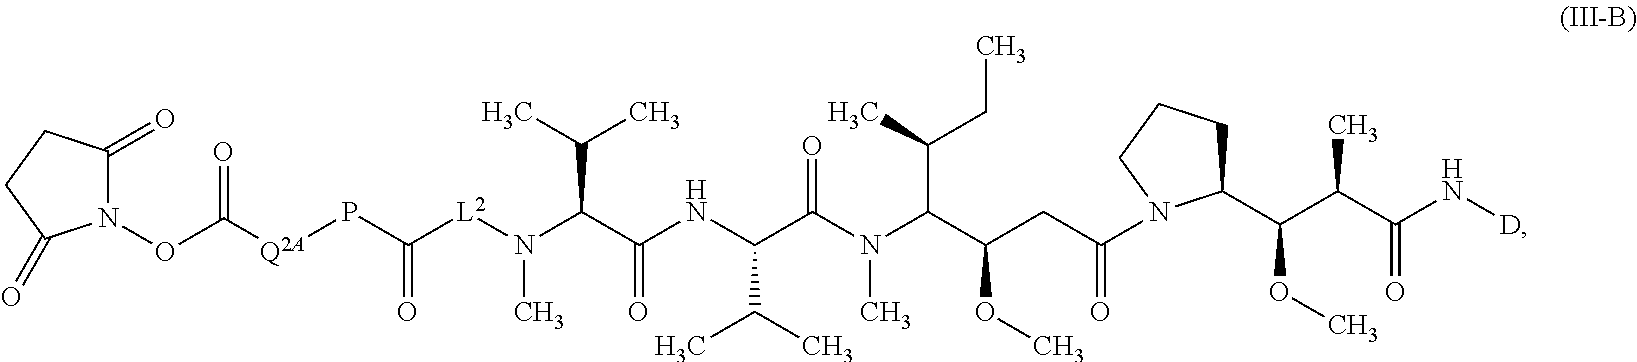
[L2](N(C(C(NC(C(N(C(C(CC(=O)N1C(C(OC)C(C)C(=O)N[D])CCC1)OC)C(CC)C)C)=O)C(C)C)=O)C(C)C)C)C(=O)P[Q2A]C(ON1C(=O)CCC1=O)=O
